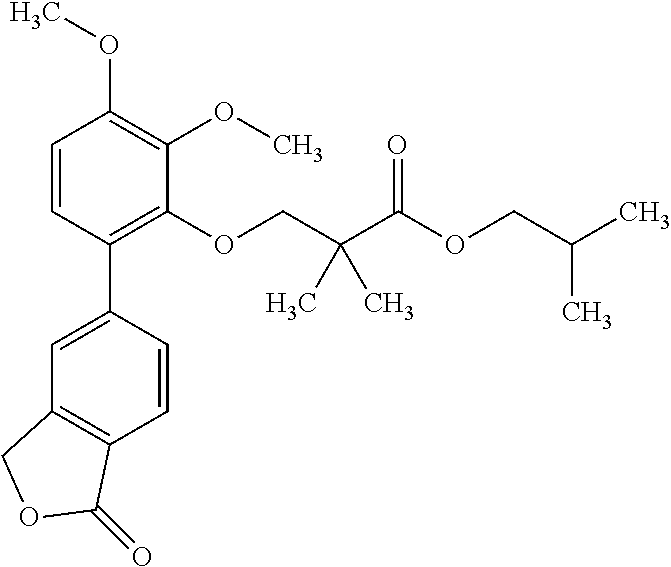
C1=CC(C2=CC3=C(C=C2)C(=O)OC3)=C(OCC(C(=O)OCC(C)C)(C)C)C(OC)=C1OC
